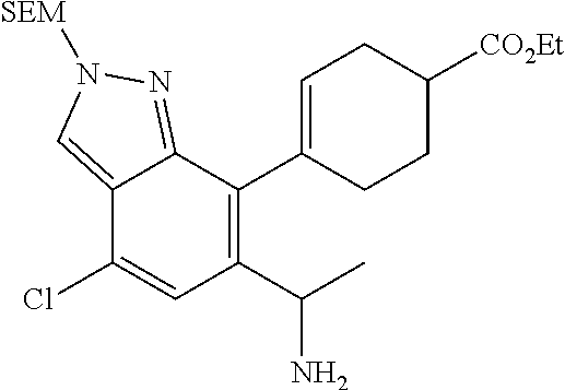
C(C1=C(C2=CCC([CO2Et])CC2)C2=NN([SEM])C=C2C(Cl)=C1)(C)N
